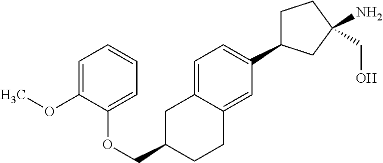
C1(OCC2CC3=CC=C(C4CCC(N)(CO)C4)C=C3CC2)=CC=CC=C1OC
